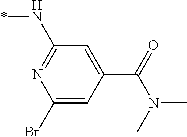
C1(Br)=CC(C(=O)N(C)C)=CC(N*)=N1
